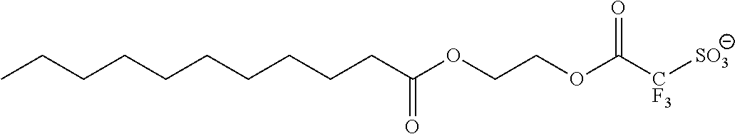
CCCCCCCCCCC(OCCOC(=O)[CF3][SO3])=O
